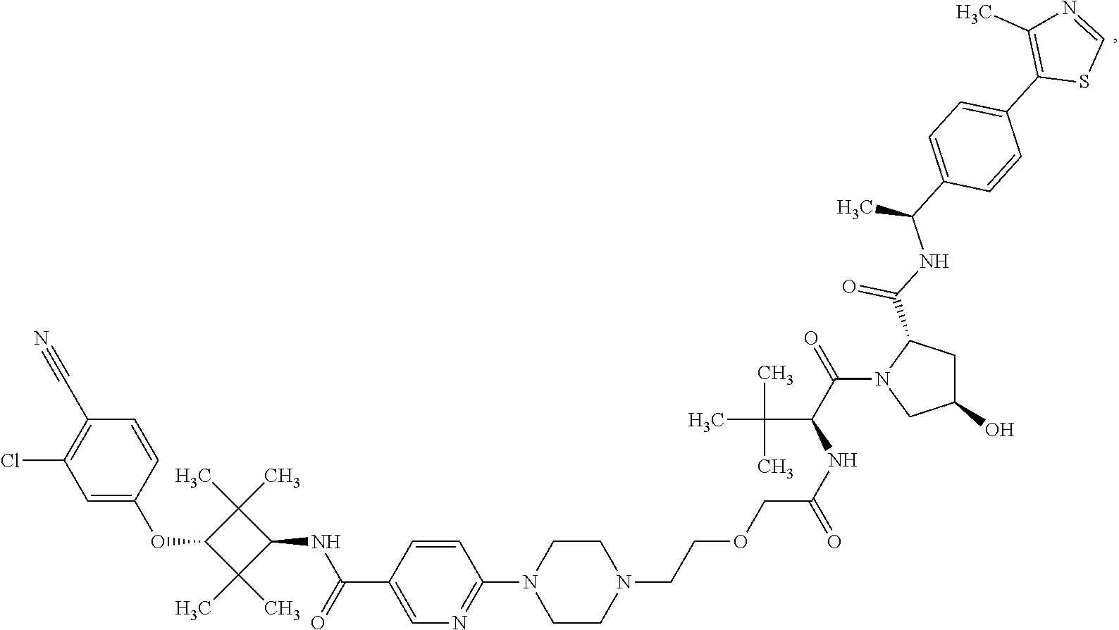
C1=C(OC2C(C)(C)C(NC(=O)C3=CN=C(N4CCN(CCOCC(=O)NC(C(C)(C)C)C(N5CC(O)CC5C(=O)NC(C)C5=CC=C(C6=C(C)N=CS6)C=C5)=O)CC4)C=C3)C2(C)C)C=CC(C#N)=C1Cl
